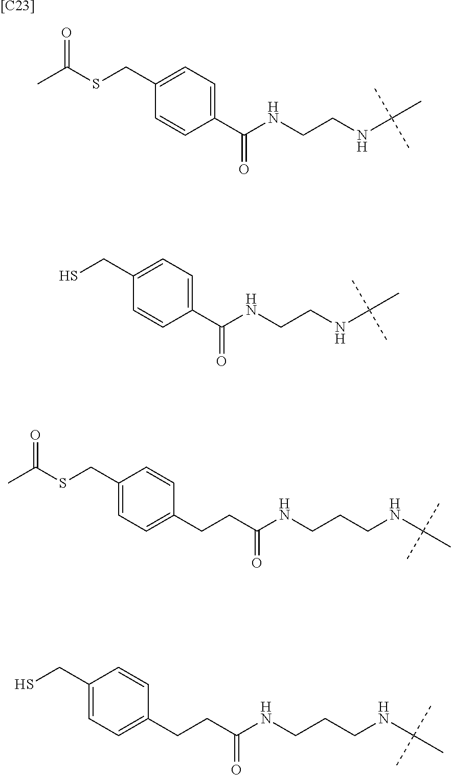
O=C(SCC1=CC=C(C(NCCNC(C)(C)C)=O)C=C1)C.SCC1=CC=C(C(NCCNC(C)(C)C)=O)C=C1.O=C(SCC1=CC=C(CCC(NCCCNC(C)(C)C)=O)C=C1)C.SCC1=CC=C(CCC(NCCCNC(C)(C)C)=O)C=C1.[[C23]]
